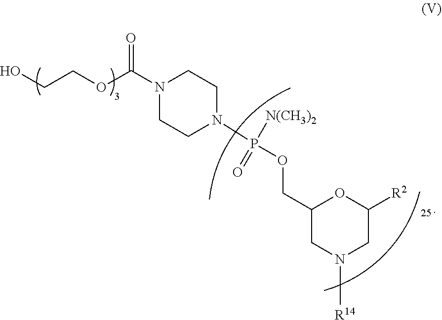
N1(C(OCCO)=O)CCN(P(OCC2CN([R14])CC([R2])O2)([N(CH3)2])=O)CC1
